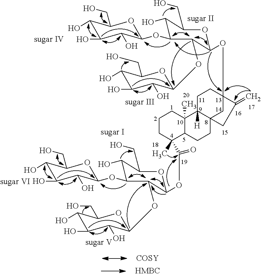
O1C(OC2C(O)C(CO)OC(OC34CCC5([H])C(C3)(CCC3C5(C)CCCC3(C)C(=O)OC3OC(CO)C(O)C(OC5OC(CO)C(O)C(O)C5O)C3OC3OC(CO)C(O)C(O)C3O)CC4=C)C2OC2OC(CO)C(O)C(O)C2O)C(O)C(O)C(O)C1CO.[COSY]
